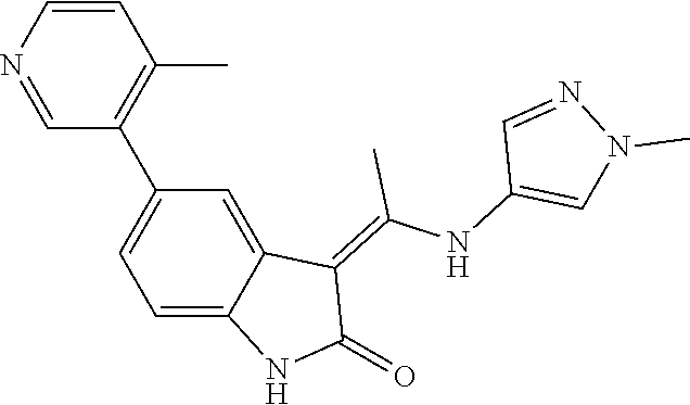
C1=CN=CC(C2=CC=C3C(=C2)C(=C(NC2=CN(C)N=C2)C)C(=O)N3)=C1C
